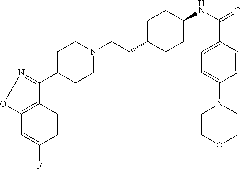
C1=C(F)C=CC2=C1ON=C2C1CCN(CCC2CCC(NC(=O)C3=CC=C(N4CCOCC4)C=C3)CC2)CC1
